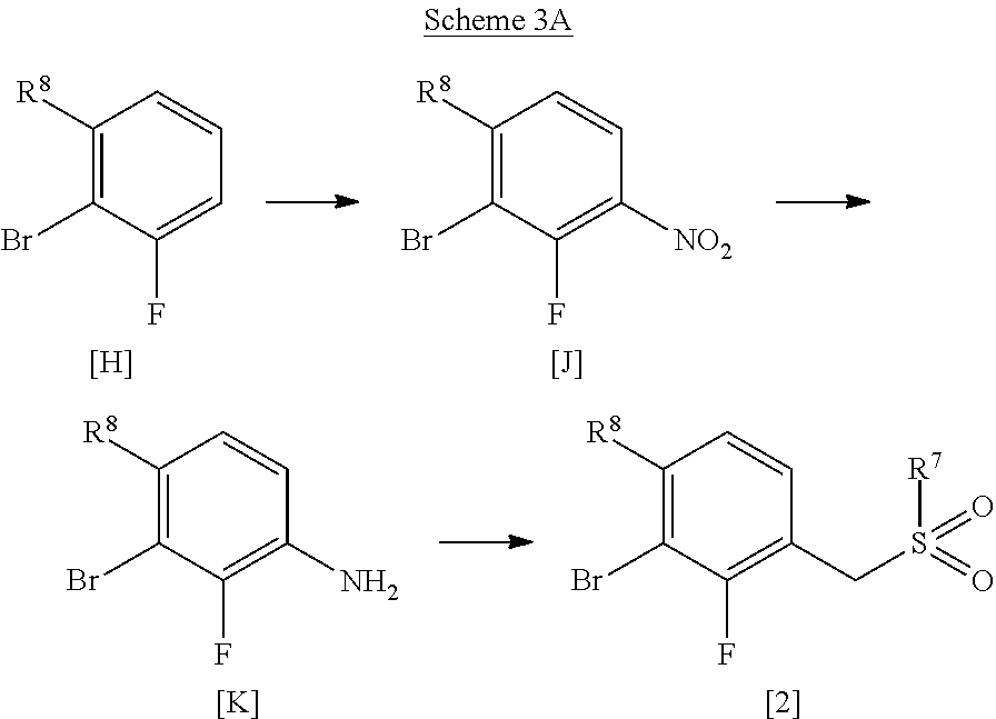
C1([R8])=C(Br)C(F)=CC=C1.[H].C1([R8])=C(Br)C(F)=C([NO2])C=C1.[[J]].C1([R8])=C(Br)C(F)=C(N)C=C1.[K].C1([R8])=C(Br)C(F)=C(CS(=O)([R7])=O)C=C1.[[2]]
